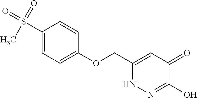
C1(OCC2=CC(=O)C(O)=NN2)=CC=C(S(=O)(=O)C)C=C1
